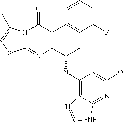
N12C(=NC(C(C)NC3=C4C(=NC(O)=N3)NC=N4)=C(C3=CC(F)=CC=C3)C1=O)SC=C2C
